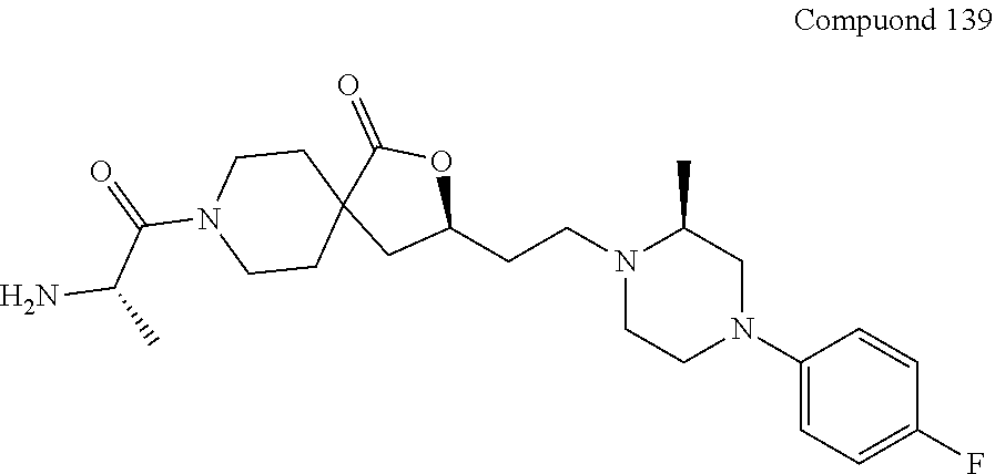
N1(CCC2OC(=O)C3(C2)CCN(C(=O)C(C)N)CC3)CCN(C2=CC=C(F)C=C2)CC1C
